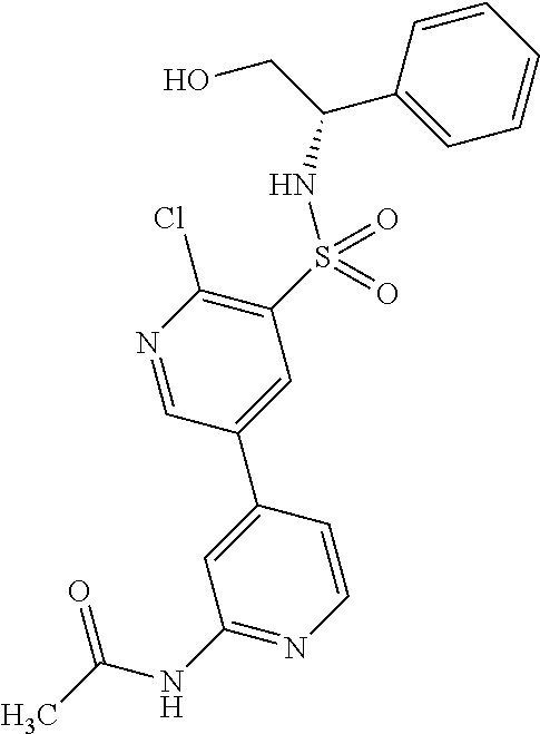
N(S(C1=C(Cl)N=CC(C2=CC(NC(C)=O)=NC=C2)=C1)(=O)=O)C(C1=CC=CC=C1)CO
